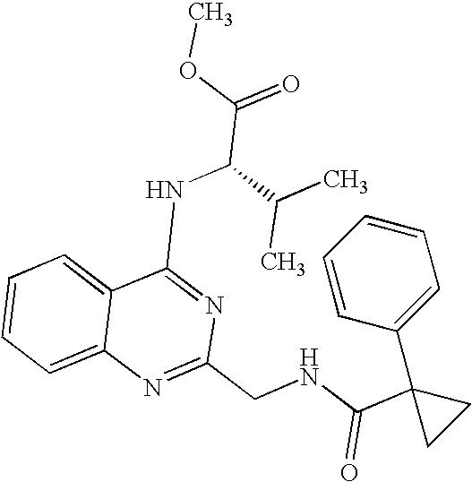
C12=CC=CC=C1N=C(CNC(C1(C3=CC=CC=C3)CC1)=O)N=C2NC(C(=O)OC)C(C)C
